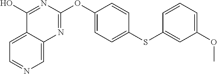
C1=C2C(=CN=C1)N=C(OC1=CC=C(SC3=CC(OC)=CC=C3)C=C1)N=C2O
